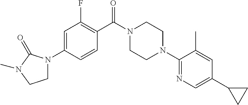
C1N(C2=CC(F)=C(C(N3CCN(C4=NC=C(C5CC5)C=C4C)CC3)=O)C=C2)C(=O)N(C)C1
